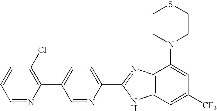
C1=NC(C2=CC=C(C3=NC4=C(C=C([CF3])C=C4N4CCSCC4)N3)N=C2)=C(Cl)C=C1
